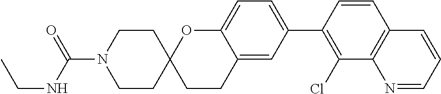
C(NC(=O)N1CCC2(CC1)CCC1=CC(C3=C(Cl)C4=C(C=C3)C=CC=N4)=CC=C1O2)C
